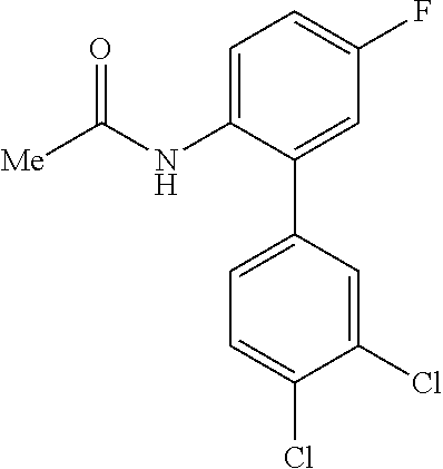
C1=C(NC([Me])=O)C(C2=CC=C(Cl)C(Cl)=C2)=CC(F)=C1
